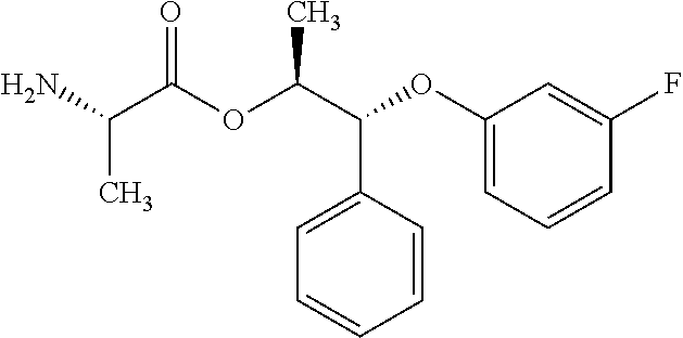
NC(C(OC(C(C1=CC=CC=C1)OC1=CC=CC(F)=C1)C)=O)C
